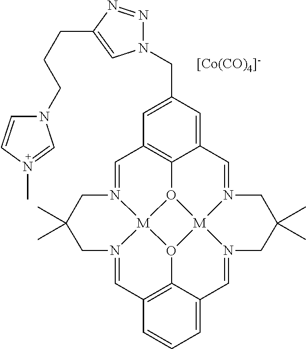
C1=N2[M]34O5C6=C1C=C(CN1N=NC(CCCN7C=CN(C)=C7)=C1)C=C6C=N1[M]56O3C3=C(C=N4CC(C)(C)C2)C=CC=C3C=N6CC(C)(C)C1.[[Co(CO)4]-]
